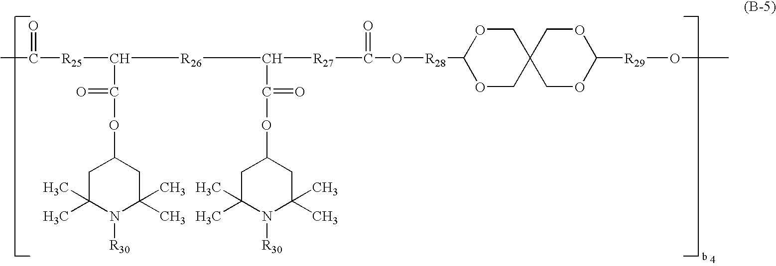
CC(=O)[R25]C(C(=O)OC1CC(C)(C)N([R30])C(C)(C)C1)[R26]C(C(=O)OC1CC(C)(C)N([R30])C(C)(C)C1)[R27]C(=O)O[R28]C1OCC2(CO1)COC([R29]OC)OC2
